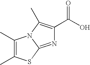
C1(C)=C(C)SC2=NC(C(O)=O)=C(C)N12
